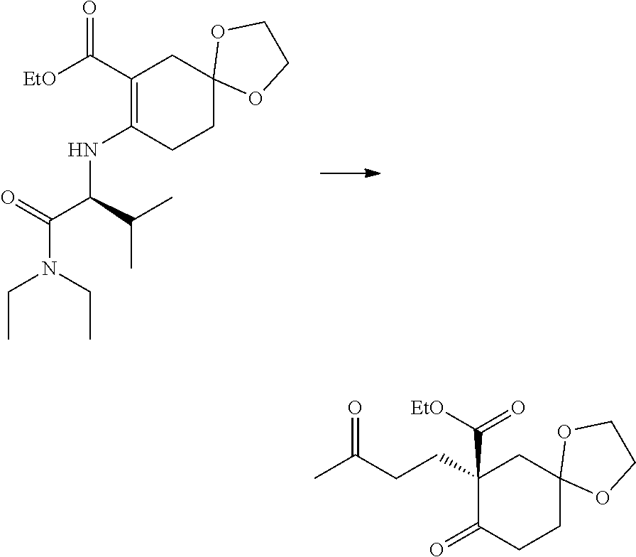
C1(C([EtO])=O)=C(NC(C(N(CC)CC)=O)C(C)C)CCC2(C1)OCCO2.C1(CCC(C)=O)(C([EtO])=O)C(=O)CCC2(C1)OCCO2
